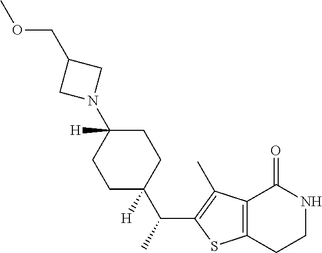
C1C(C(C2=C(C)C3=C(S2)CCNC3=O)C)([H])CCC(N2CC(COC)C2)([H])C1
